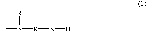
[H]N([R][X][H])[R1]
